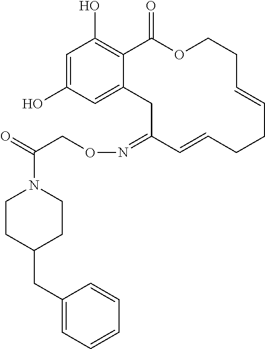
C1=C(O)C=C2C(=C1O)C(=O)OCCC=CCCC=CC(=NOCC(=O)N1CCC(CC3=CC=CC=C3)CC1)C2
